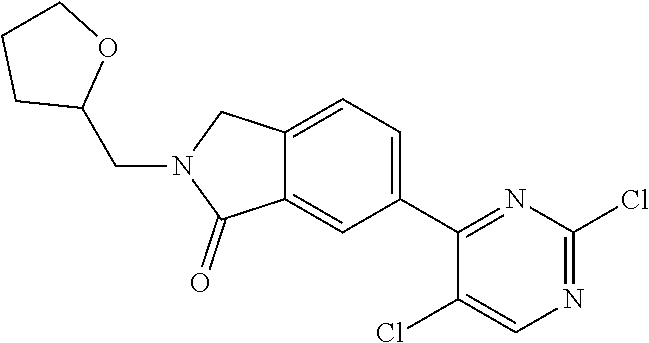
C1(C2=NC(Cl)=NC=C2Cl)=CC=C2C(=C1)C(=O)N(CC1OCCC1)C2
